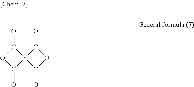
O=C1OC(=O)[Y]12C(=O)OC2=O
